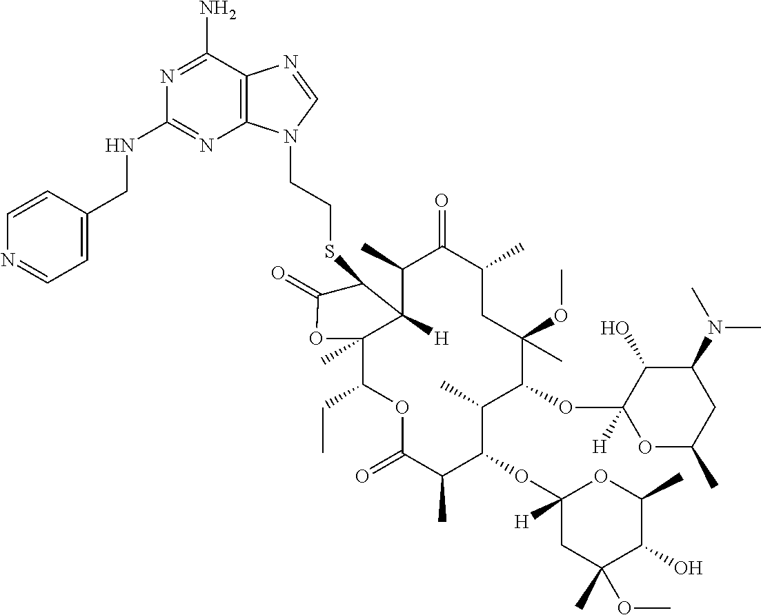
C12([H])C(C)C(=O)C(C)CC(OC)(C)C(OC3([H])OC(C)CC(N(C)C)C3O)C(C)C(OC3([H])CC(C)(OC)C(O)C(C)O3)C(C)C(=O)OC(CC)C1(C)OC(=O)C2SCCN1C2=C(N=C1)C(N)=NC(NCC1=CC=NC=C1)=N2
